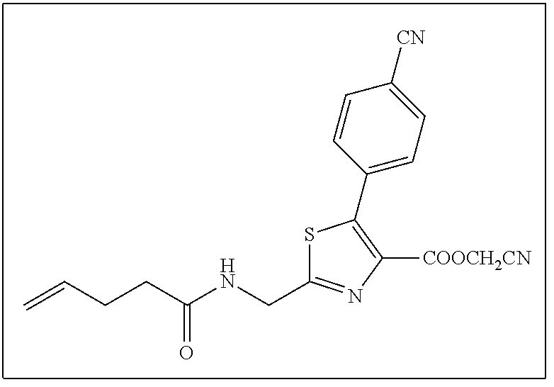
S1C(CNC(CCC=C)=O)=NC([COOCH2CN])=C1C1=CC=C([CN])C=C1
